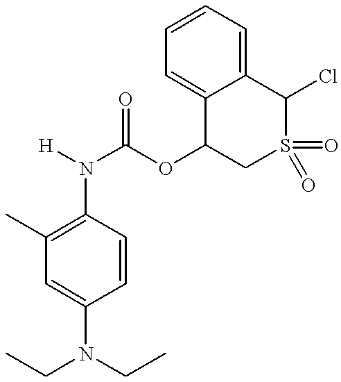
C1(N([H])C(OC2CS(=O)(=O)C(Cl)C3=CC=CC=C23)=O)=C(C)C=C(N(CC)CC)C=C1
